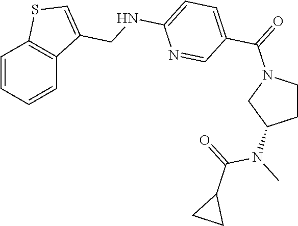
C1=CC=CC2=C1SC=C2CNC1=CC=C(C(=O)N2CCC(N(C)C(=O)C3CC3)C2)C=N1
